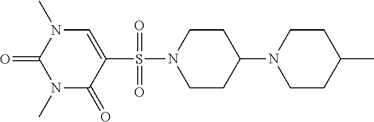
N1(C)C(=O)N(C)C(=O)C(S(N2CCC(N3CCC(C)CC3)CC2)(=O)=O)=C1
